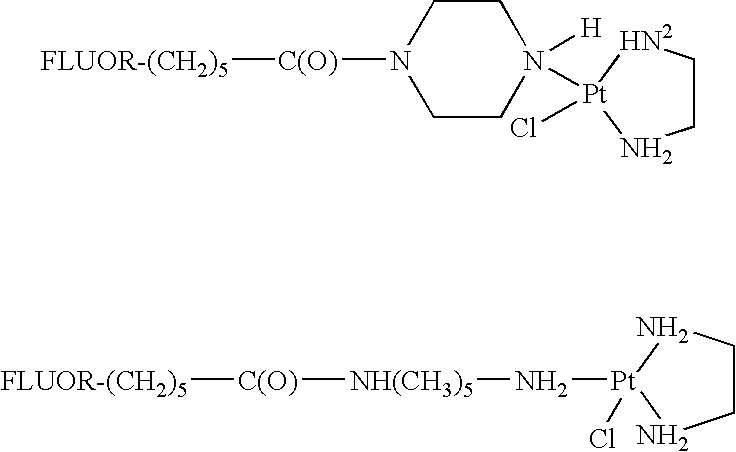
C1CN([C(O)][FLUOR-(CH2)5])CCN1([H])[Pt]1(Cl)[HN2]CCN1.[NH(CH3)5]([C(O)][FLUOR-(CH2)5])N[Pt]1(Cl)NCCN1
